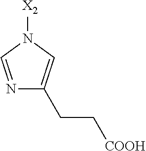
[X2]N1C=NC(CC[COOH])=C1
